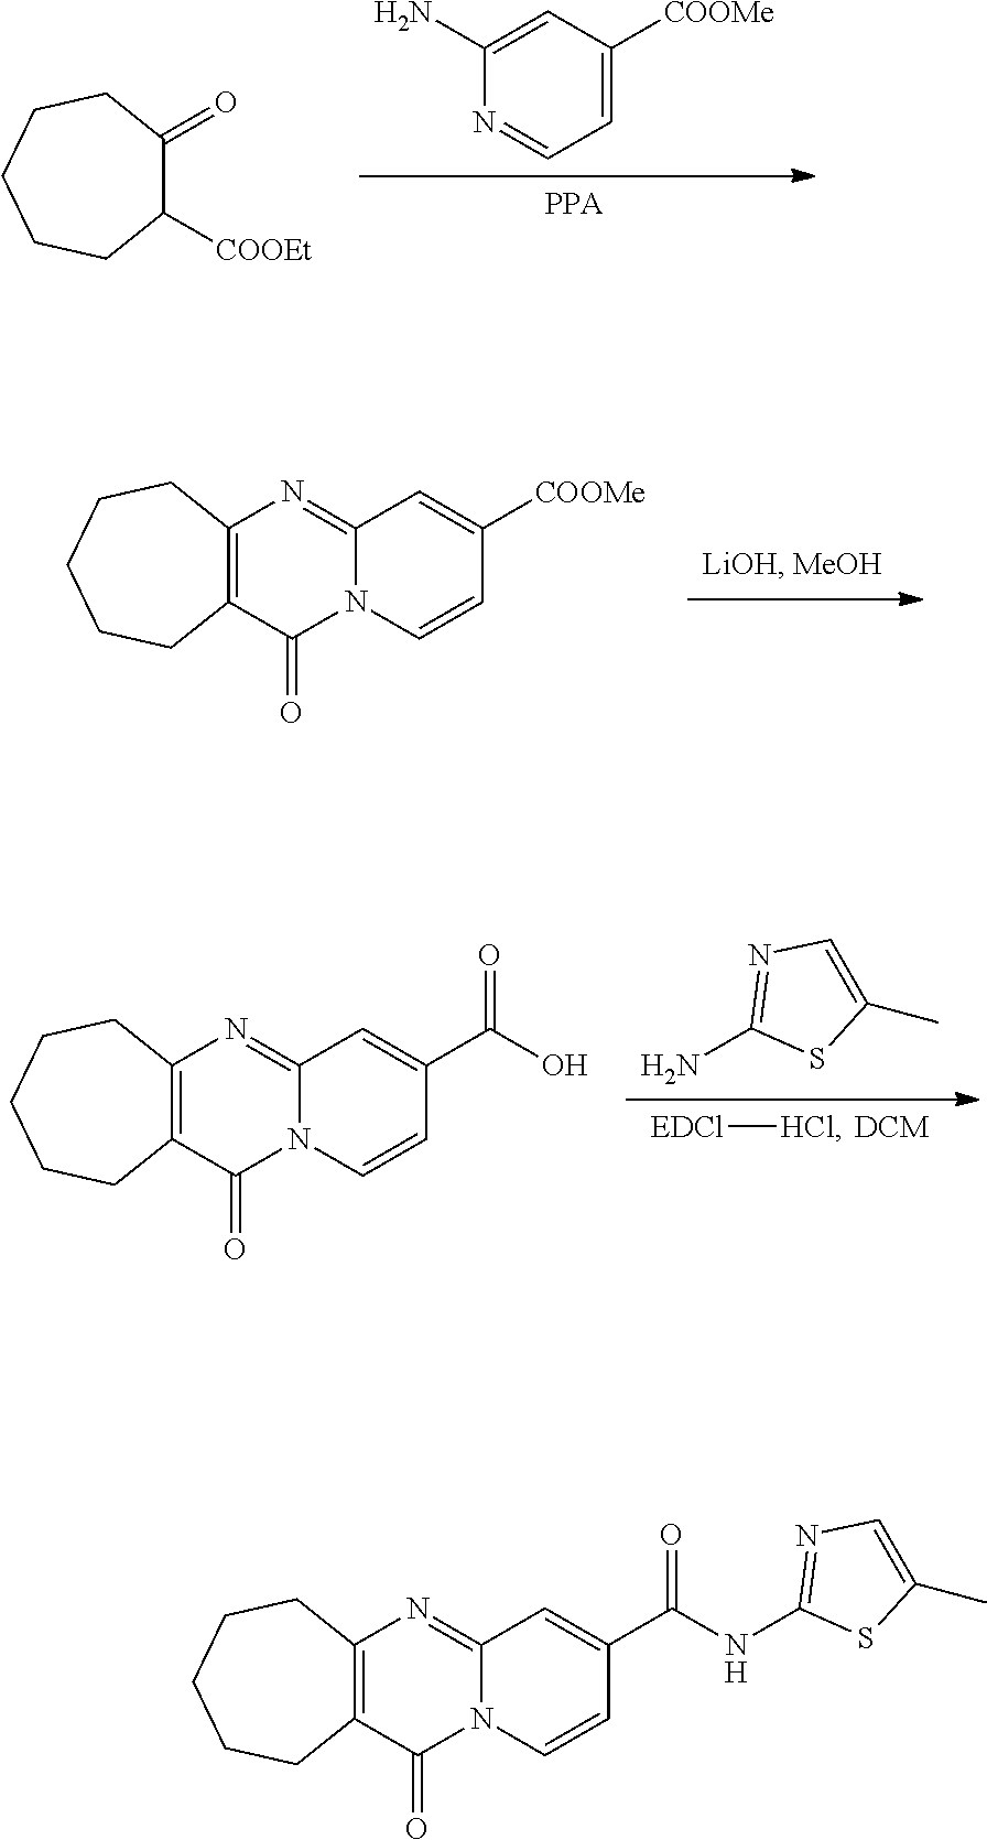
C12=NC3=C(C(=O)N1C=CC([COOMe])=C2)CCCCC3.[DCM].[EDCl][HCl].NC1=NC=C(C)S1.C12=NC3=C(C(=O)N1C=CC(C(=O)O)=C2)CCCCC3.[PPA].N1=CC=C([COOMe])C=C1N.O=C1C([COOEt])CCCCC1.C1(NC(C2=CC3=NC4=C(C(=O)N3C=C2)CCCCC4)=O)=NC=C(C)S1
